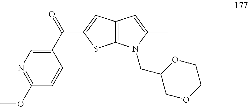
N1=C(OC)C=CC(C(=O)C2=CC3=C(S2)N(CC2COCCO2)C(C)=C3)=C1
